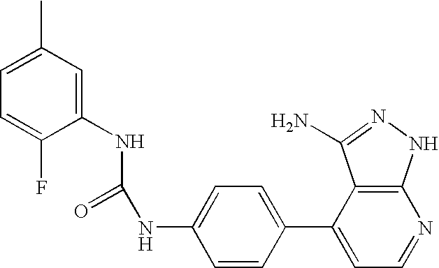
N(C(NC1=CC(C)=CC=C1F)=O)C1=CC=C(C2=CC=NC3=C2C(N)=NN3)C=C1
